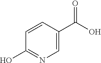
C1=CC(O)=NC=C1C(O)=O
